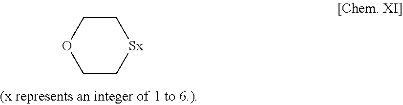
C1COCC[Sx]1
